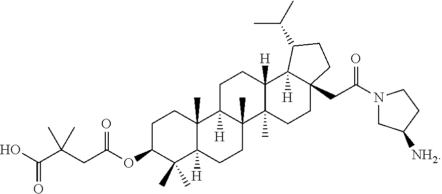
C1C(OC(CC(C(O)=O)(C)C)=O)C(C)(C)C2([H])C(C)(C1)C1([H])C(C)(CC2)C2(C)C([H])(CC1)C1([H])C(CC(=O)N3CC([NH2])CC3)(CC2)CCC1C(C)C
